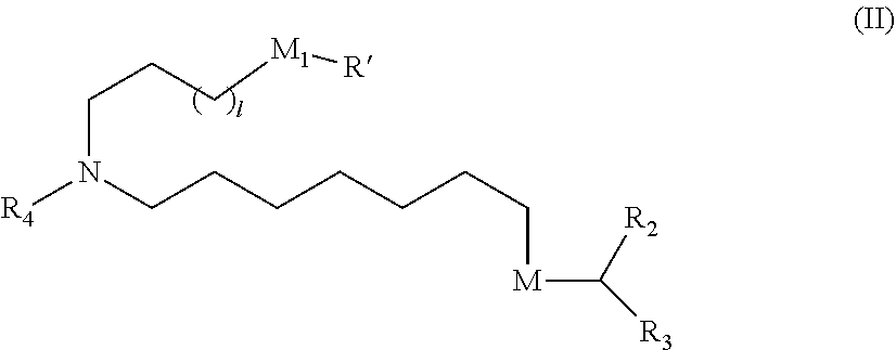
[R4]N(CCC[M1][R])CCCCCCC[M]C([R2])[R3]
